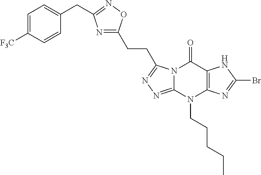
N12C(=NN=C1CCC1=NC(CC3=CC=C([F3C])C=C3)=NO1)N(CCCCC)C1=C(C2=O)NC(Br)=N1
